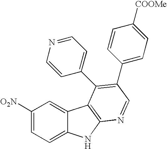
C1([O2N])=CC=C2C(=C1)C1=C(N2)N=CC(C2=CC=C([COOMe])C=C2)=C1C1=CC=NC=C1
